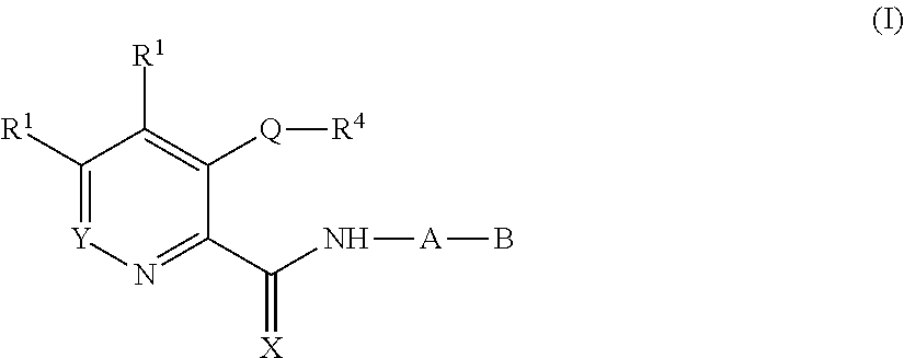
C1([R1])=[Y]N=C(C(N[A]B)=[X])C([Q][R4])=C1[R1]
